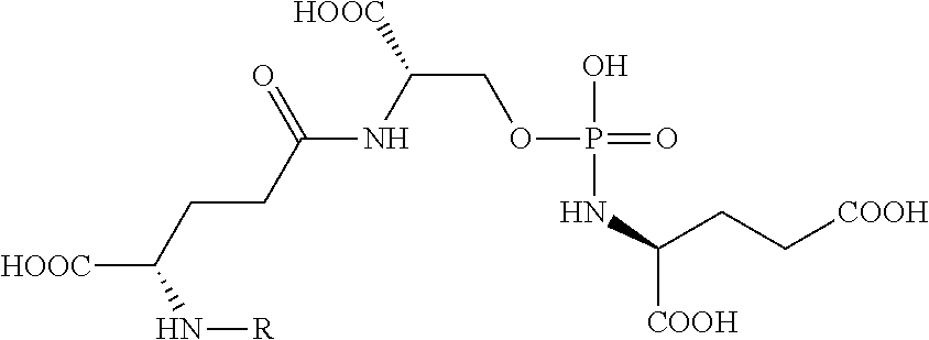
[HOOC]C(CCC(NC(COP(=O)(O)NC(CC[COOH])[COOH])[HOOC])=O)N[R]
